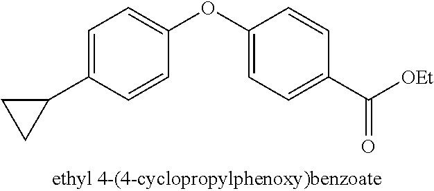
C1=C(C2CC2)C=CC(OC2=CC=C(C([OEt])=O)C=C2)=C1
